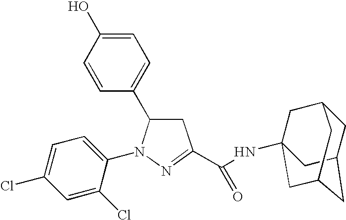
C1=C(O)C=CC(C2CC(C(NC34CC5CC(CC(C3)C5)C4)=O)=NN2C2=CC=C(Cl)C=C2Cl)=C1
